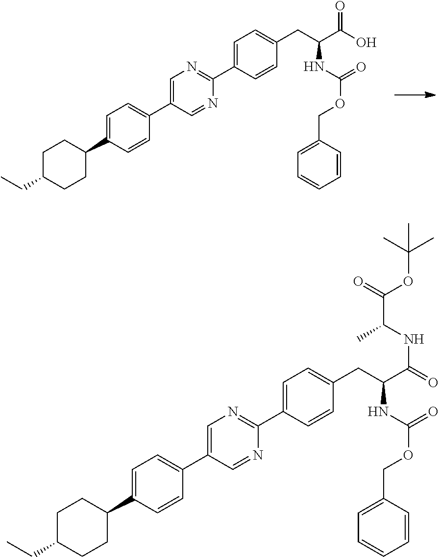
C1=C(C2CCC(CC)CC2)C=CC(C2=CN=C(C3=CC=C(CC(NC(OCC4=CC=CC=C4)=O)C(O)=O)C=C3)N=C2)=C1.C1=C(C2CCC(CC)CC2)C=CC(C2=CN=C(C3=CC=C(CC(NC(OCC4=CC=CC=C4)=O)C(NC(C(=O)OC(C)(C)C)C)=O)C=C3)N=C2)=C1
